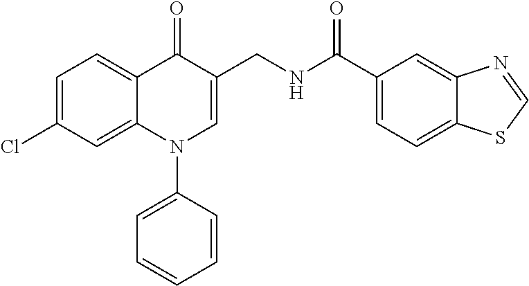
C1=C(Cl)C=C2C(=C1)C(=O)C(CNC(C1=CC=C3C(=C1)N=CS3)=O)=CN2C1=CC=CC=C1
